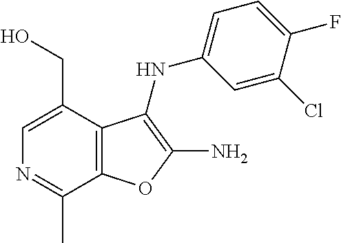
C1=C(CO)C2=C(C(C)=N1)OC(N)=C2NC1=CC=C(F)C(Cl)=C1
